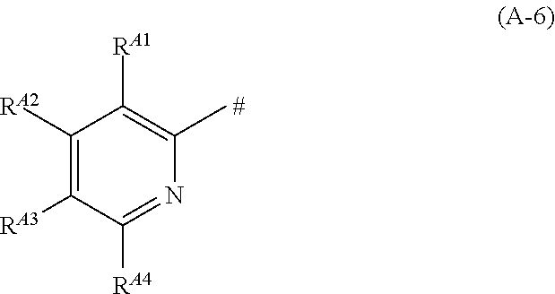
C1([RA2])=C([RA3])C([RA4])=NC(C)=C1[RA1].[#]
